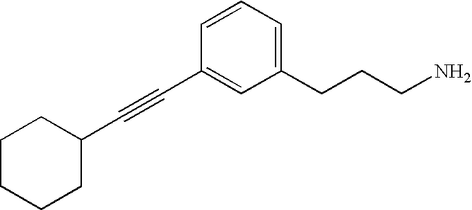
C1(CCCN)=CC=CC(C#CC2CCCCC2)=C1
